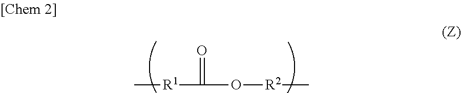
C[R1]C(=O)O[R2]C
